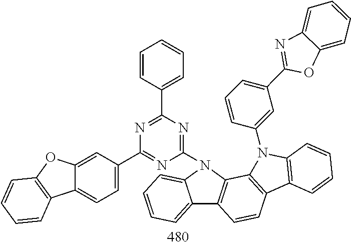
C12=CC=CC=C1N(C1=NC(C3=CC=CC=C3)=NC(C3=CC=C4C(=C3)OC3=C4C=CC=C3)=N1)C1=C2C=CC2=C1N(C1=CC(C3=NC4=CC=CC=C4O3)=CC=C1)C1=C2C=CC=C1
